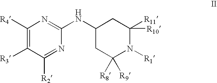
C1([R4])=C([R3])C([R2])=NC(NC2CC([R9])([R8])N([R1])C([R11])([R10])C2)=N1
